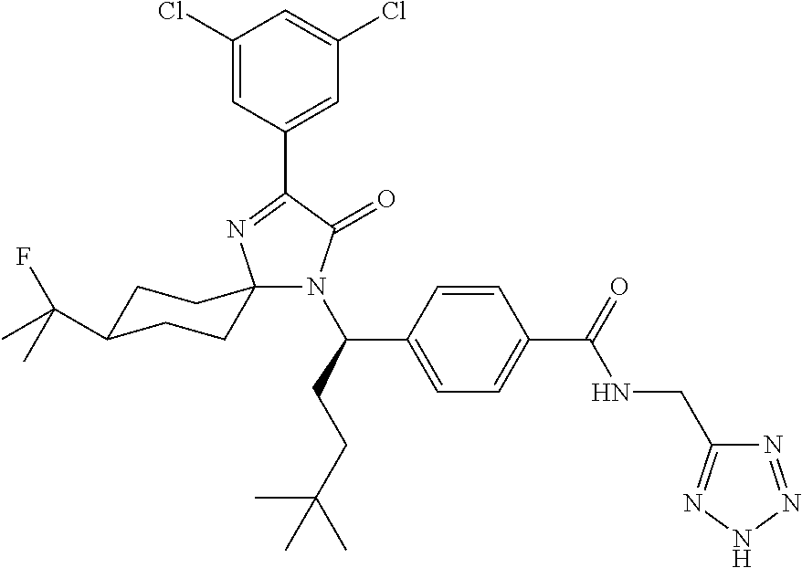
N1(C(CCC(C)(C)C)C2=CC=C(C(=O)NCC3=NNN=N3)C=C2)C(=O)C(C2=CC(Cl)=CC(Cl)=C2)=NC12CCC(C(C)(F)C)CC2
